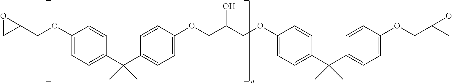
O1CC1COC1=CC=C(C(C2=CC=C(OCC(COC3=CC=C(C(C4=CC=C(OCC5OC5)C=C4)(C)C)C=C3)O)C=C2)(C)C)C=C1
